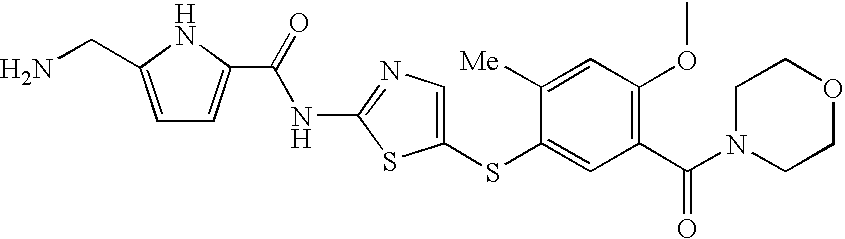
C1(SC2=CC(C(N3CCOCC3)=O)=C(OC)C=C2[Me])=CN=C(NC(=O)C2=CC=C(CN)N2)S1
